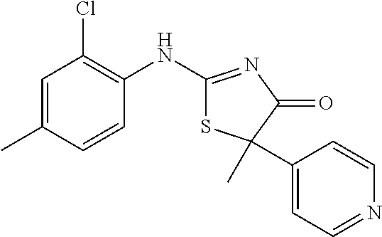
C1(NC2=NC(=O)C(C)(C3=CC=NC=C3)S2)=C(Cl)C=C(C)C=C1
